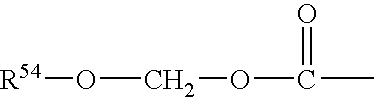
[R54]OCOC(C)=O
